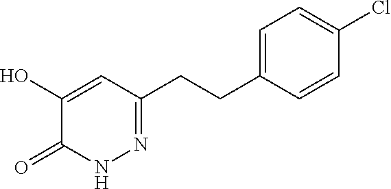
C1=CC(CCC2=NNC(=O)C(O)=C2)=CC=C1Cl
